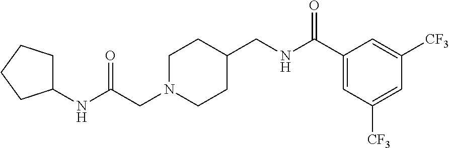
N(C(CN1CCC(CNC(C2=CC([CF3])=CC([CF3])=C2)=O)CC1)=O)C1CCCC1
